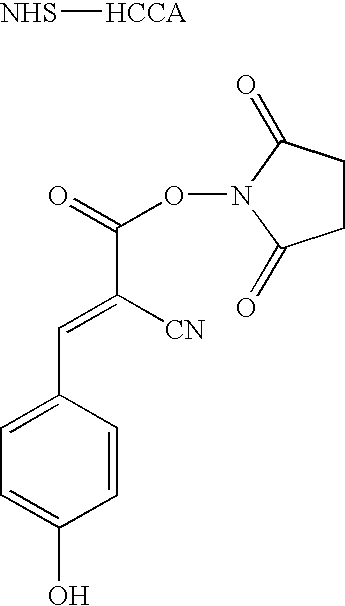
[NHS][HCCA].C1=CC(C=C(C(=O)ON2C(=O)CCC2=O)[CN])=CC=C1O
